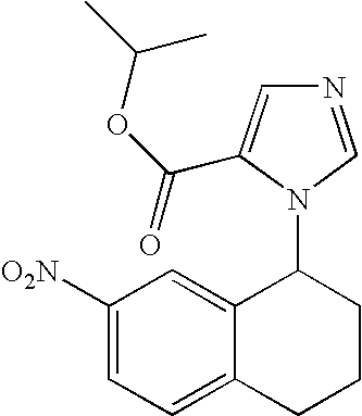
C12=CC=C([O2N])C=C1C(N1C=NC=C1C(OC(C)C)=O)CCC2
